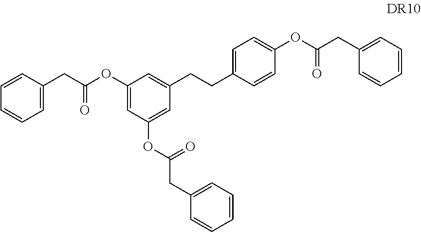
O(C1=CC(OC(=O)CC2=CC=CC=C2)=CC(CCC2=CC=C(OC(=O)CC3=CC=CC=C3)C=C2)=C1)C(=O)CC1=CC=CC=C1
